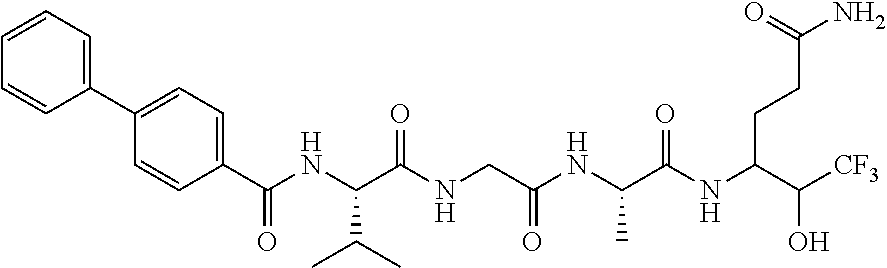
C1=CC(C(NC(C(NCC(NC(C(NC(C([CF3])O)CCC(N)=O)=O)C)=O)=O)C(C)C)=O)=CC=C1C1=CC=CC=C1
